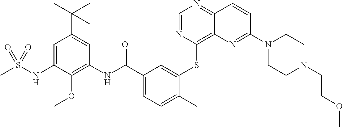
C1=NC(SC2=CC(C(NC3=C(OC)C(NS(C)(=O)=O)=CC(C(C)(C)C)=C3)=O)=CC=C2C)=C2C(=N1)C=CC(N1CCN(CCOC)CC1)=N2
